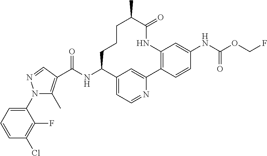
C12=CC=NC(=C1)C1=C(C=C(NC(OCF)=O)C=C1)NC(=O)C(C)CCCC2NC(C1=C(C)N(C2=CC=CC(Cl)=C2F)N=C1)=O
